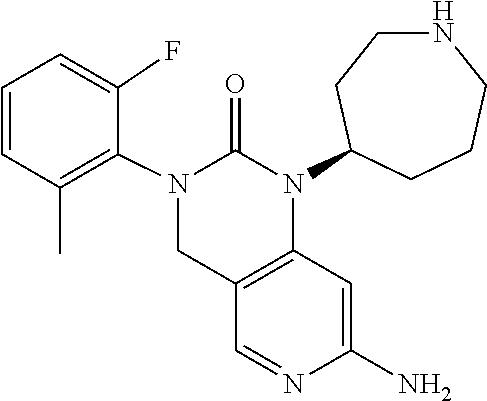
N1=CC2=C(C=C1N)N(C1CCNCCC1)C(=O)N(C1=C(C)C=CC=C1F)C2
